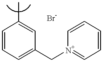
C1=CC=C(C[N+]2=CC=CC=C2)C=C1C
